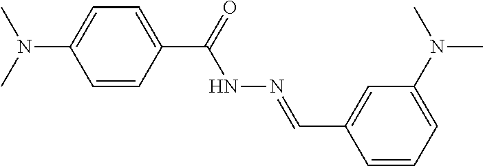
C1(C(=O)NN=CC2=CC(N(C)C)=CC=C2)=CC=C(N(C)C)C=C1
